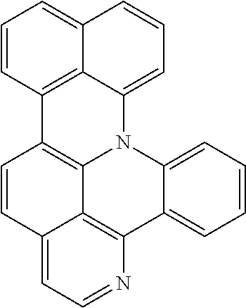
C1=CC2=CC=NC3=C2C2=C1C1=C4C(=CC=CC4=CC=C1)N2C1=CC=CC=C31
